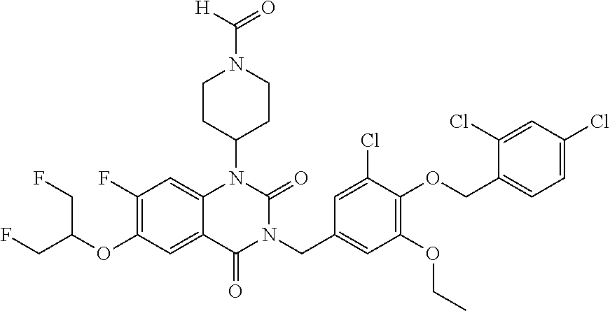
C12=CC(F)=C(OC(CF)CF)C=C1C(=O)N(CC1=CC(OCC)=C(OCC3=CC=C(Cl)C=C3Cl)C(Cl)=C1)C(=O)N2C1CCN(C([H])=O)CC1
